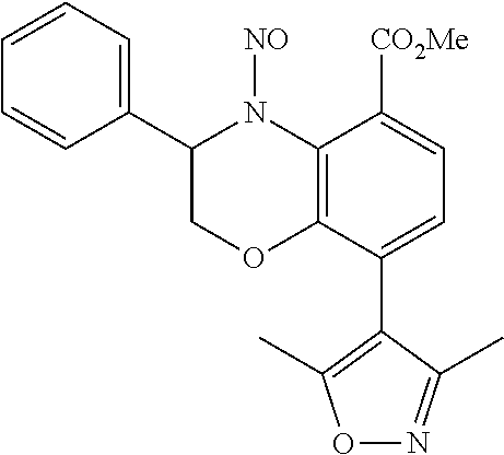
C12=C(C(C3=C(C)ON=C3C)=CC=C1[CO2Me])OCC(C1=CC=CC=C1)N2[NO]
